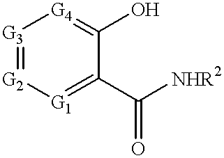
[G3]1=[G2][G1]=C(C([NHR2])=O)C(O)=[G4]1
